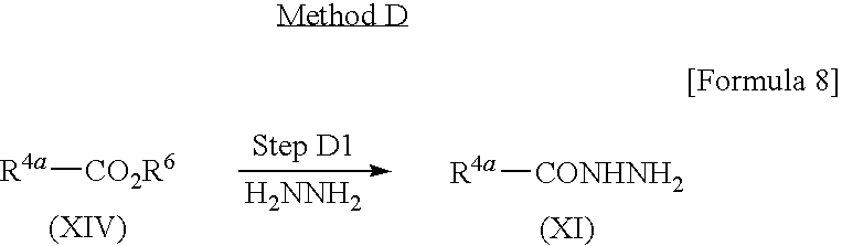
[R4a][CO2R6].[H2NNH2].[R4a][CONHNH2]
